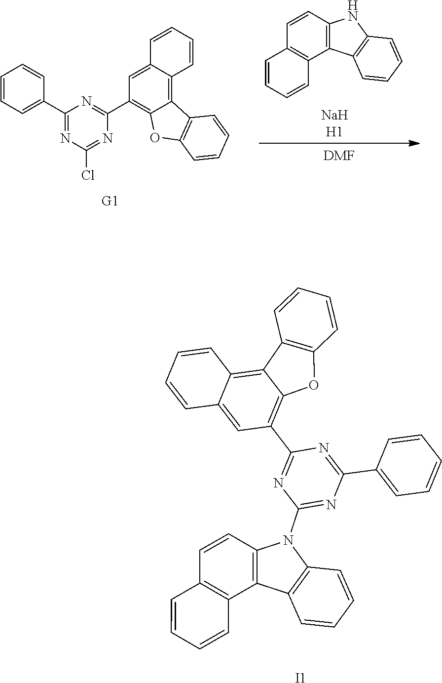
C12=C(NC3=C1C=CC=C3)C=CC1=C2C=CC=C1.[G1].C12=C3C(=CC(C4=NC(C5=CC=CC=C5)=NC(Cl)=N4)=C1OC1=C2C=CC=C1)C=CC=C3.[DMF].[NaHH1].C12=C(N(C3=NC(C4=CC=CC=C4)=NC(C4=C5C(=C6C(=C4)C=CC=C6)C4=C(O5)C=CC=C4)=N3)C3=C1C=CC=C3)C=CC1=C2C=CC=C1.[I1]
